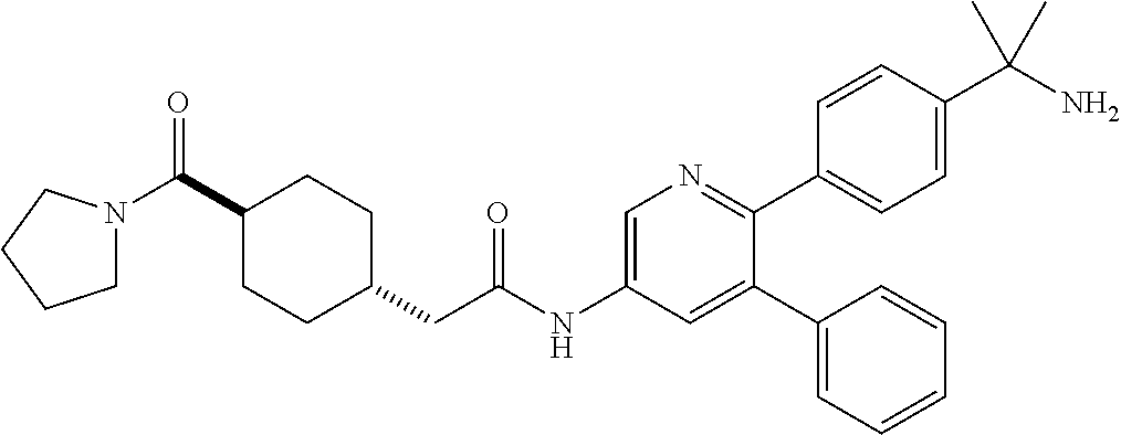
C1(C(=O)N2CCCC2)CCC(CC(NC2=CN=C(C3=CC=C(C(N)(C)C)C=C3)C(C3=CC=CC=C3)=C2)=O)CC1
